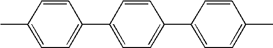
C1=CC(C)=CC=C1C1=CC=C(C2=CC=C(C)C=C2)C=C1
